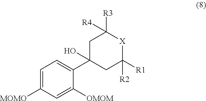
C1=C([MOMO])C=C([OMOM])C(C2(O)CC([R2])([R1])[X]C([R3])([R4])C2)=C1
